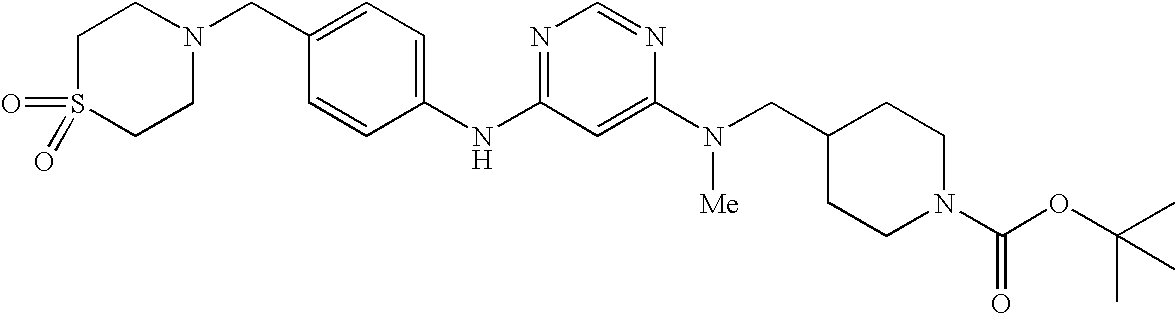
C1(CN2CCS(=O)(=O)CC2)=CC=C(NC2=NC=NC(N([Me])CC3CCN(C(OC(C)(C)C)=O)CC3)=C2)C=C1
